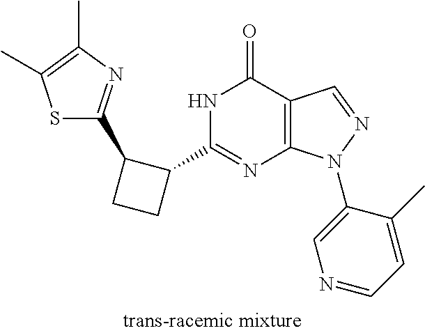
N1C(C2CCC2C2=NC(C)=C(C)S2)=NC2=C(C1=O)C=NN2C1=CN=CC=C1C
